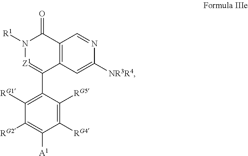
C12=C(C=C([NR3R4])N=C1)C(C1=C([RG1])C([RG2])=C([A1])C([RG4])=C1[RG5])=[Z1]N([R1])C2=O
